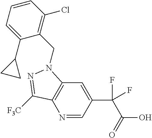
N1=CC(C(F)(C(=O)O)F)=CC2=C1C([F3C])=NN2CC1=C(Cl)C=CC=C1C1CC1
